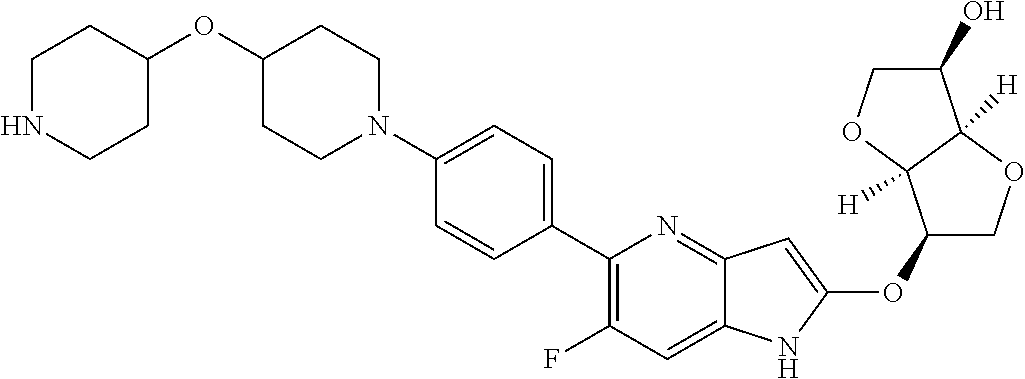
C1(OC2=CC3=NC(C4=CC=C(N5CCC(OC6CCNCC6)CC5)C=C4)=C(F)C=C3N2)COC2([H])C1([H])OCC2O
